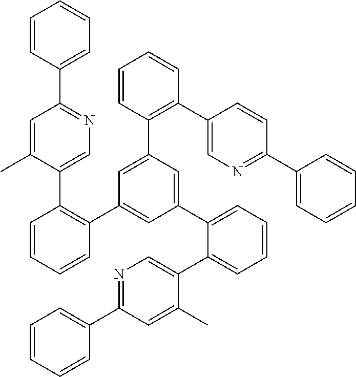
C1=CC(C2=NC=C(C3=C(C4=CC(C5=CC=CC=C5C5=CN=C(C6=CC=CC=C6)C=C5C)=CC(C5=C(C6=CN=C(C7=CC=CC=C7)C=C6)C=CC=C5)=C4)C=CC=C3)C(C)=C2)=CC=C1
